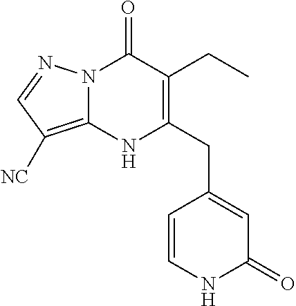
C1(CC)=C(CC2=CC(=O)NC=C2)NC2=C([NC])C=NN2C1=O
